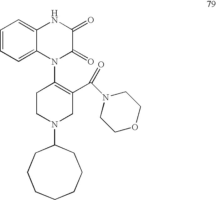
C1=CC=C2C(=C1)NC(=O)C(=O)N2C1=C(C(N2CCOCC2)=O)CN(C2CCCCCCC2)CC1
